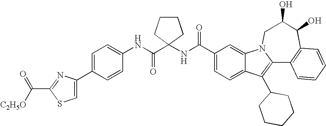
C1(C(NC2(C(NC3=CC=C(C4=CSC(C([C2H5O])=O)=N4)C=C3)=O)CCCC2)=O)=CC=C2C(=C1)N1C(=C2C2CCCCC2)C2=C(C(O)C(O)C1)C=CC=C2
